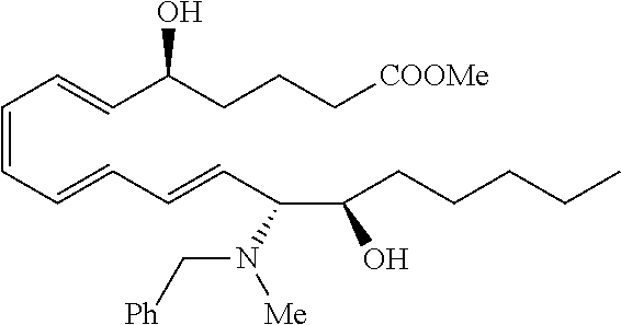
C(O)(CCCCC)C(N([Me])C[Ph])C=CC=CC=CC=CC(CCC[COOMe])O
